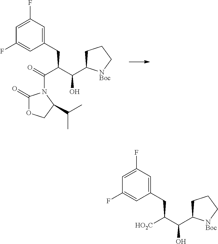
C1=C(F)C=C(CC(C(=O)N2C(=O)OCC2C(C)C)C(C2CCC[NBoc]2)O)C=C1F.C1=C(F)C=C(CC([HO2C])C(C2CCC[NBoc]2)O)C=C1F
